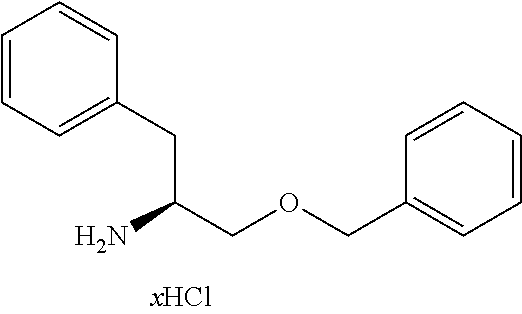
NC(CC1=CC=CC=C1)COCC1=CC=CC=C1
